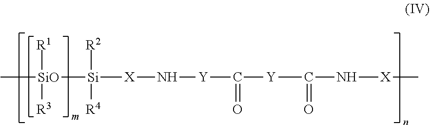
C[SiO]([Si]([X]N[Y]C([Y]C(=O)N[X]C)=O)([R2])[R4])([R1])[R3]
